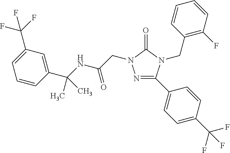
N1=C(C2=CC=C(C(F)(F)F)C=C2)N(CC2=C(F)C=CC=C2)C(=O)N1CC(=O)NC(C)(C1=CC(C(F)(F)F)=CC=C1)C
